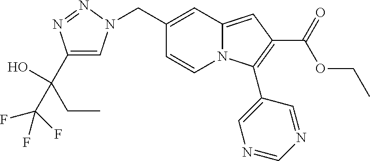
C1(CN2C=C(C(CC)(O)C(F)(F)F)N=N2)=CC2=CC(C(=O)OCC)=C(C3=CN=CN=C3)N2C=C1
